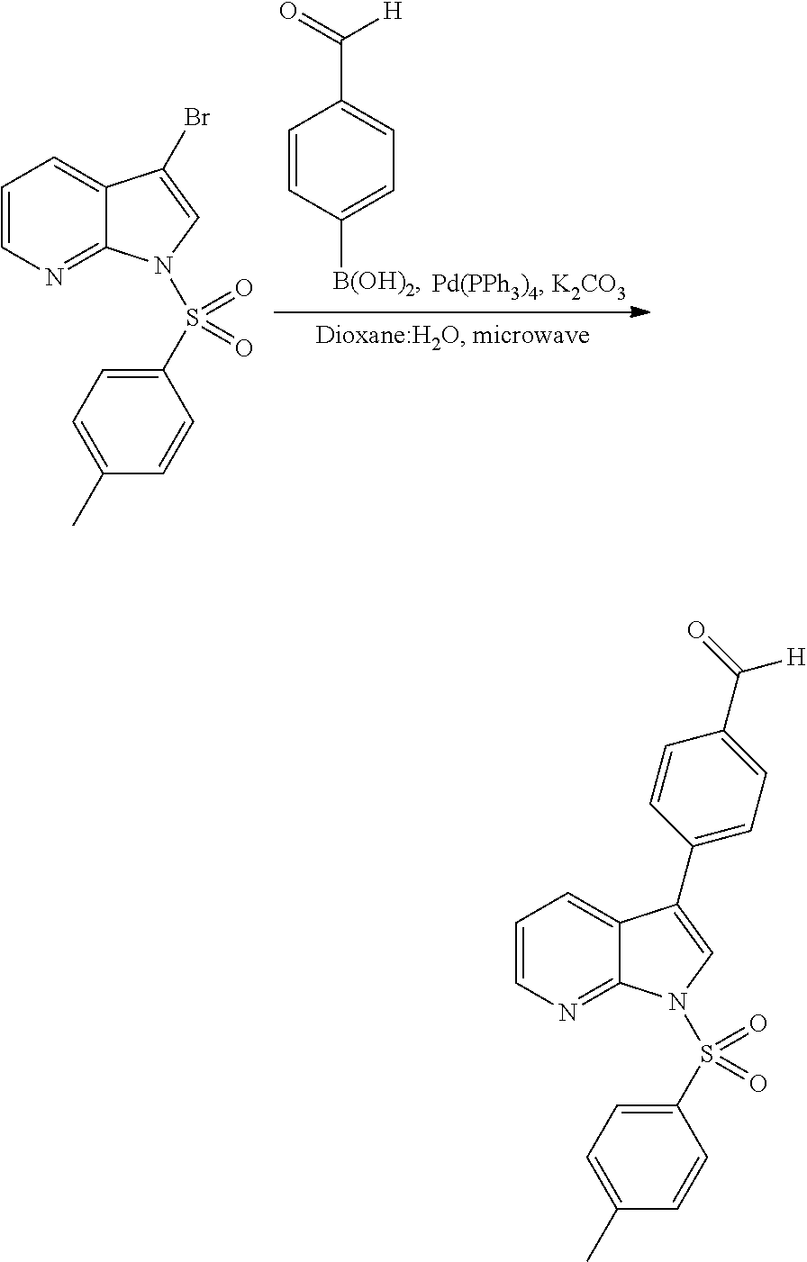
C1=CC([B(OH)2])=CC=C1C(=O)[H].C1=CN=C2C(=C1)C(Br)=CN2S(C1=CC=C(C)C=C1)(=O)=O.C1=CN=C2C(=C1)C(C1=CC=C(C(=O)[H])C=C1)=CN2S(C1=CC=C(C)C=C1)(=O)=O
